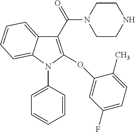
C1(C(=O)N2CCNCC2)=C(OC2=CC(F)=CC=C2C)N(C2=CC=CC=C2)C2=CC=CC=C12
